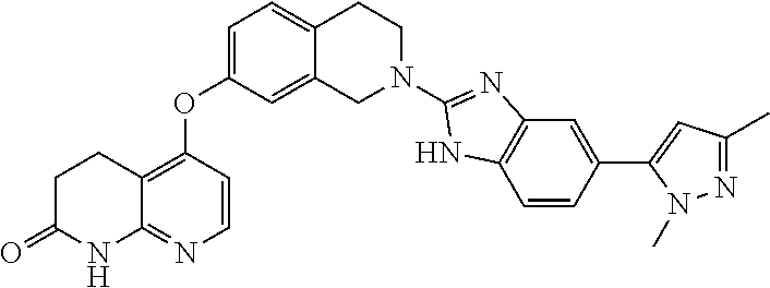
C1=C(OC2=C3C(=NC=C2)NC(=O)CC3)C=C2C(=C1)CCN(C1=NC3=C(C=CC(C4=CC(C)=NN4C)=C3)N1)C2
